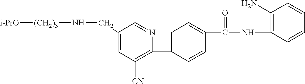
C1(C2=CC=C(C(NC3=C(N)C=CC=C3)=O)C=C2)=C([CN])C=C(CN[(CH2)3][i-PrO])C=N1
